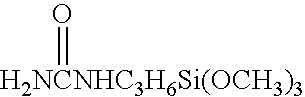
[H2NCNHC3H6Si(OCH3)3]=O
